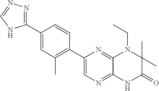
C1(C2=CN=C3C(=N2)N(CC)C(C)(C)C(=O)N3)=C(C)C=C(C2=NN=CN2)C=C1
